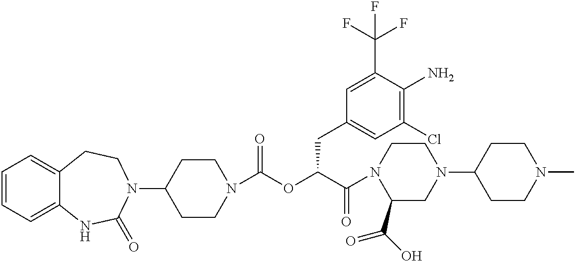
C1=CC=C2C(=C1)CCN(C1CCN(C(OC(C(N3C(C(O)=O)CN(C4CCN(C)CC4)CC3)=O)CC3=CC(Cl)=C(N)C(C(F)(F)F)=C3)=O)CC1)C(=O)N2
